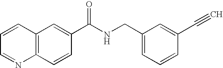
C1=CC=NC2=C1C=C(C(NCC1=CC=CC(C#C)=C1)=O)C=C2
